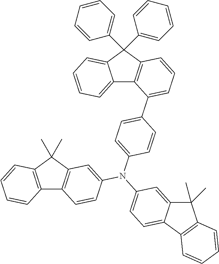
C12=CC=CC=C1C(C1=CC=CC=C1)(C1=CC=CC=C1)C1=C2C(C2=CC=C(N(C3=CC4=C(C=C3)C3=C(C4(C)C)C=CC=C3)C3=CC=C4C(=C3)C(C)(C)C3=C4C=CC=C3)C=C2)=CC=C1
